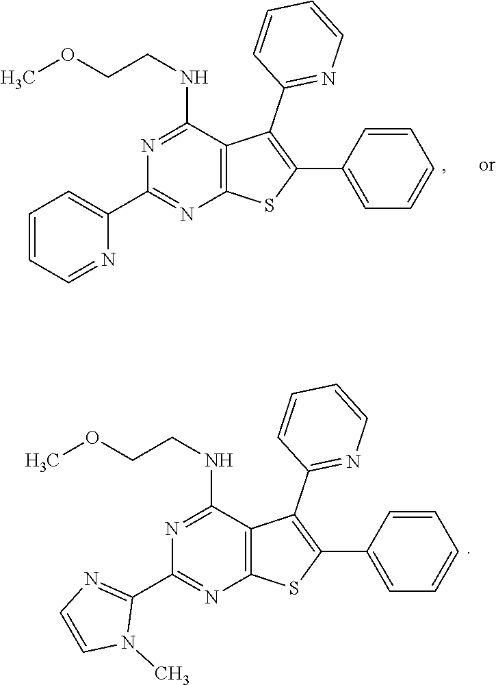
C12=C(SC(C3=CC=CC=C3)=C1C1=NC=CC=C1)N=C(C1=NC=CN1C)N=C2NCCOC.C12=C(SC(C3=CC=CC=C3)=C1C1=NC=CC=C1)N=C(C1=CC=CC=N1)N=C2NCCOC
